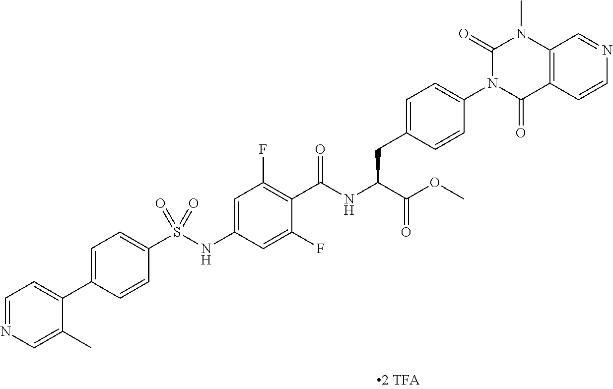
C12=C(C(=O)N(C3=CC=C(CC(C(=O)OC)NC(=O)C4=C(F)C=C(NS(C5=CC=C(C6=CC=NC=C6C)C=C5)(=O)=O)C=C4F)C=C3)C(=O)N1C)C=CN=C2
